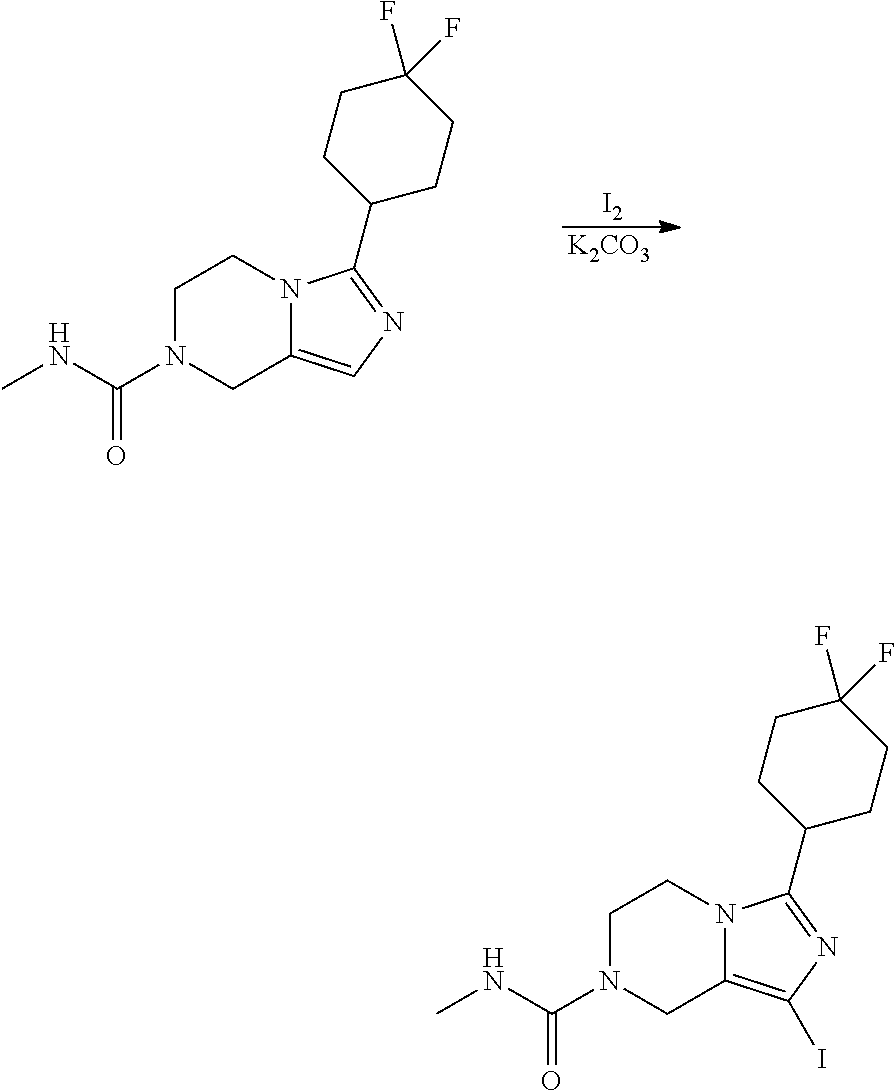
[I2].[K2CO3].C1N(C(NC)=O)CC2=CN=C(C3CCC(F)(F)CC3)N2C1.C1N(C(NC)=O)CC2=C(I)N=C(C3CCC(F)(F)CC3)N2C1
